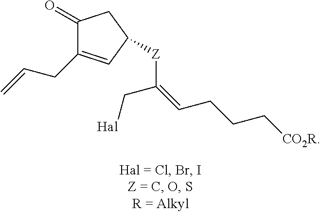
C1(=O)C(CC=C)=CC([Z]C(C[Hal])=CCCC[CO2R])C1
